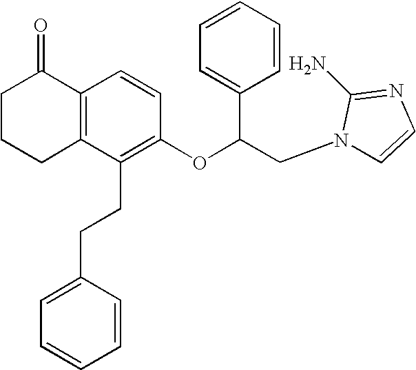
C1CCC2=C(C1=O)C=CC(OC(CN1C=CN=C1N)C1=CC=CC=C1)=C2CCC1=CC=CC=C1
